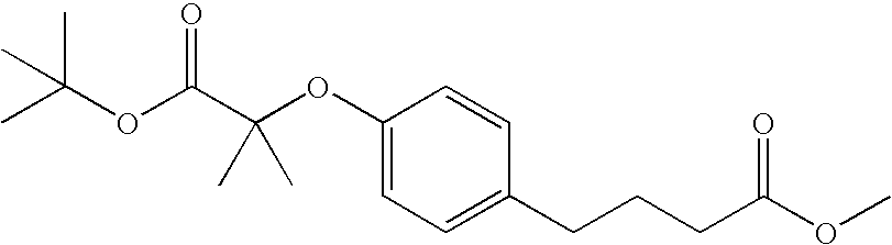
C1(OC(C(OC(C)(C)C)=O)(C)C)=CC=C(CCCC(OC)=O)C=C1
